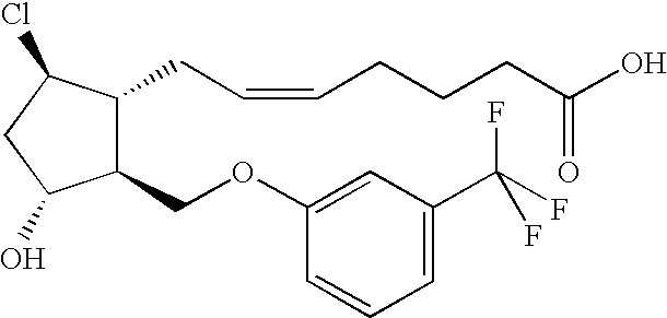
C1(OCC2C(CC=CCCCC(O)=O)C(Cl)CC2O)=CC(C(F)(F)F)=CC=C1
